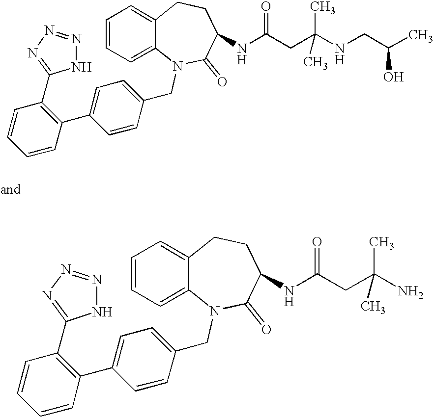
C12=CC=CC=C1N(CC1=CC=C(C3=C(C4=NN=NN4)C=CC=C3)C=C1)C(=O)C(NC(CC(NCC(C)O)(C)C)=O)CC2.C12=CC=CC=C1N(CC1=CC=C(C3=C(C4=NN=NN4)C=CC=C3)C=C1)C(=O)C(NC(CC(N)(C)C)=O)CC2
